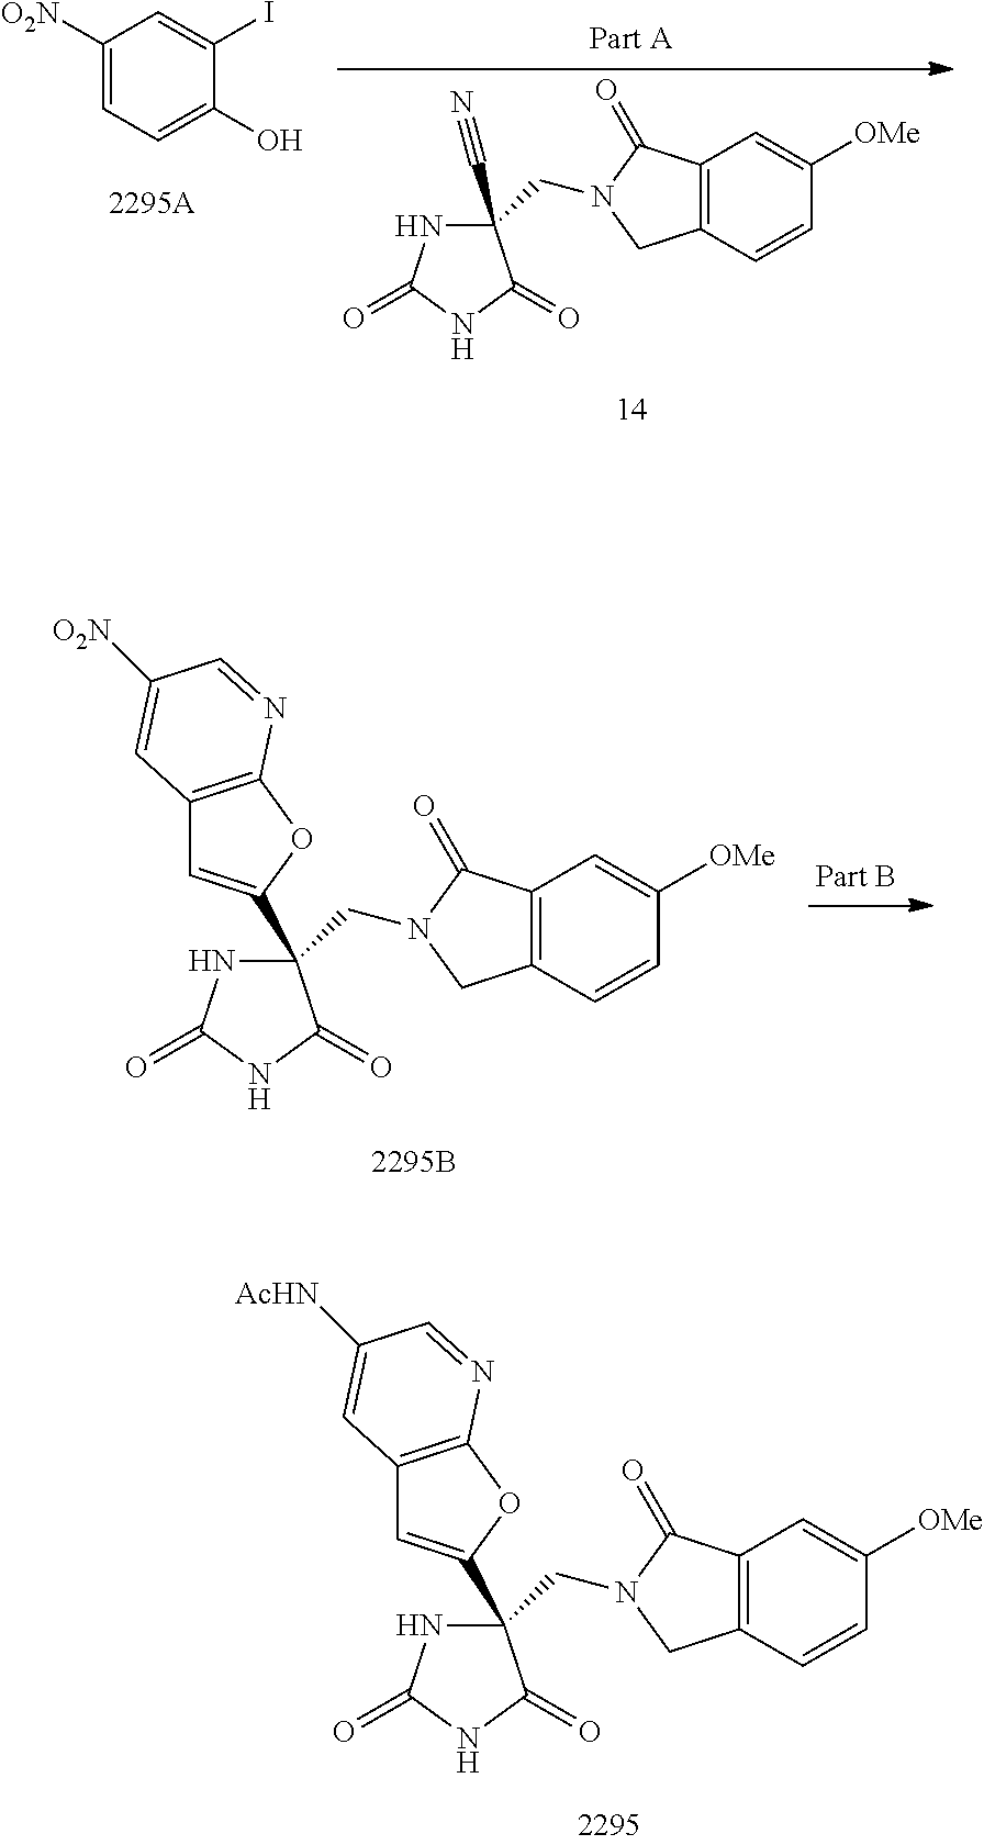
N1C(=O)NC(=O)C1(CN1C(=O)C2=C(C1)C=CC([OMe])=C2)C#N.C1([O2N])=CC=C(O)C(I)=C1.N1C(=O)NC(=O)C1(CN1C(=O)C2=C(C1)C=CC([OMe])=C2)C1=CC2=C(O1)N=CC([O2N])=C2.N1C(=O)NC(=O)C1(CN1C(=O)C2=C(C1)C=CC([OMe])=C2)C1=CC2=C(O1)N=CC([AcHN])=C2
